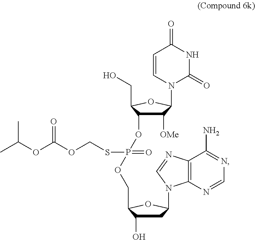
C1([OMe])C(OP(=O)(SCOC(OC(C)C)=O)OCC2C(O)CC(N3C4=C(C(N)=NC=N4)N=C3)O2)C(CO)OC1N1C(=O)NC(=O)C=C1
